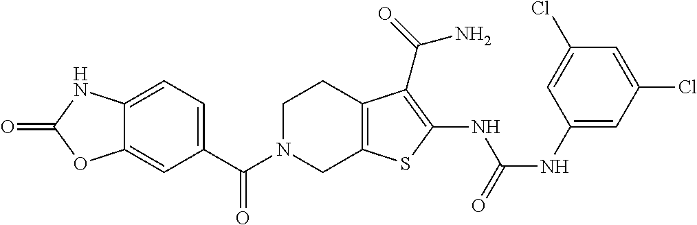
C1(C(N2CC3=C(CC2)C(C(N)=O)=C(NC(=O)NC2=CC(Cl)=CC(Cl)=C2)S3)=O)=CC=C2C(=C1)OC(=O)N2
